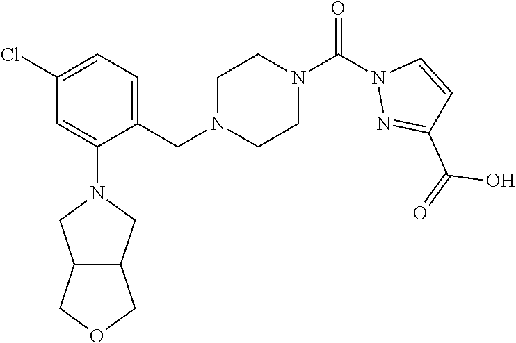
ClC1=CC=C(CN2CCN(C(=O)N3N=C(C(O)=O)C=C3)CC2)C(N2CC3C(C2)COC3)=C1
